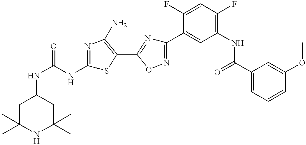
N(C(NC1=NC(N)=C(C2=NC(C3=CC(NC(C4=CC=CC(OC)=C4)=O)=C(F)C=C3F)=NO2)S1)=O)C1CC(C)(C)NC(C)(C)C1
